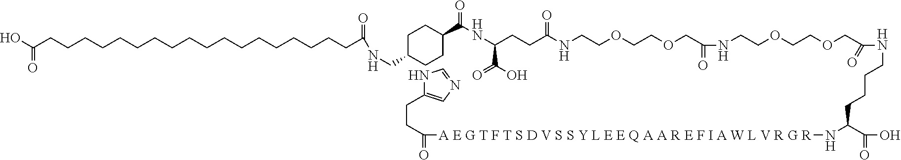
OC(=O)CCCCCCCCCCCCCCCCCCC(=O)NCC1CCC(C(=O)NC(CCC(NCCOCCOCC(=O)NCCOCCOCC(NCCCCC(N[A E G T F T S D V S S Y L E E Q A A R E F I A W L V R G R]C(=O)CCC2=CN=CN2)C(O)=O)=O)=O)C(=O)O)CC1
